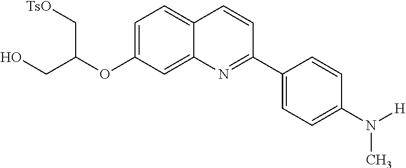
C1=C(OC(CO)C[TsO])C=C2C(=C1)C=CC(C1=CC=C(N([H])C)C=C1)=N2
